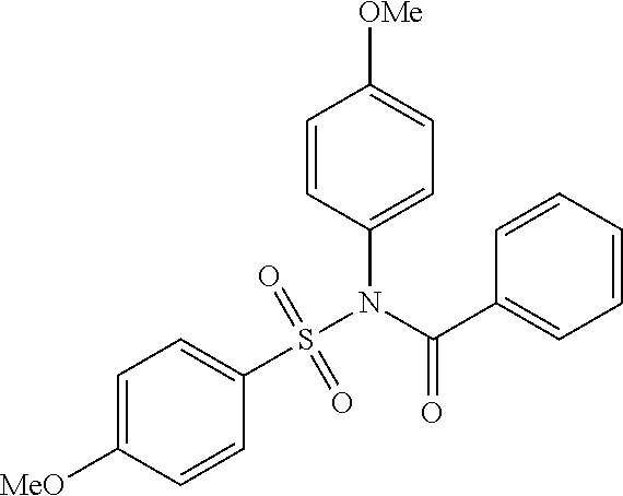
C1=C([MeO])C=CC(S(N(C(C2=CC=CC=C2)=O)C2=CC=C([OMe])C=C2)(=O)=O)=C1
